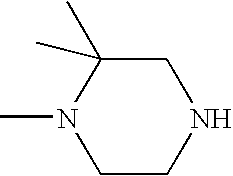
CN1CCNCC1(C)C
